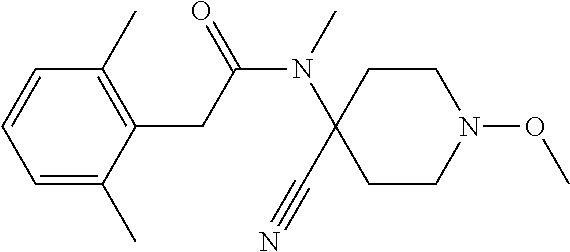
C1=C(C)C(CC(N(C)C2(C#N)CCN(OC)CC2)=O)=C(C)C=C1
